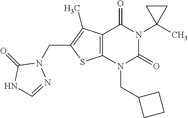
C12=C(N(CC3CCC3)C(=O)N(C3(C)CC3)C1=O)SC(CN1C(=O)NC=N1)=C2C
